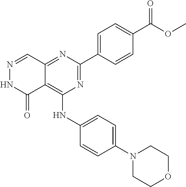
N1=C(C2=CC=C(C(OC)=O)C=C2)N=C2C(=C1NC1=CC=C(N3CCOCC3)C=C1)C(=O)NN=C2
